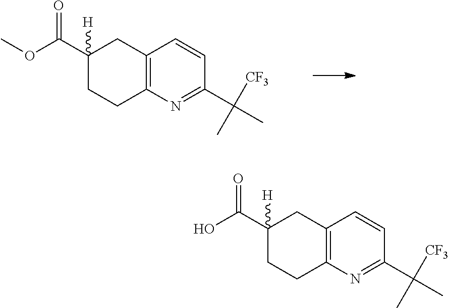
C12=C(N=C(C([CF3])(C)C)C=C1)CCC(C(OC)=O)([H])C2.C12=C(N=C(C([CF3])(C)C)C=C1)CCC(C(O)=O)([H])C2
